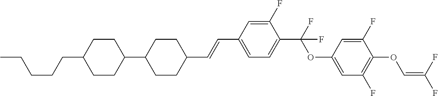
C1CC(C2CCC(C=CC3=CC=C(C(F)(OC4=CC(F)=C(OC=C(F)F)C(F)=C4)F)C(F)=C3)CC2)CCC1CCCCC
